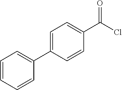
C1=CC=CC(C2=CC=C(C(Cl)=O)C=C2)=C1
